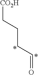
C(C=O)CC[CO2H]
